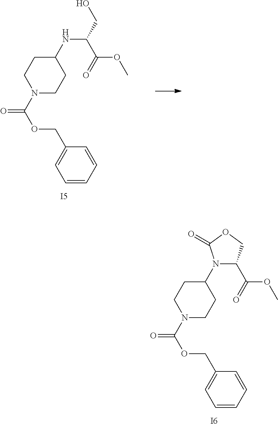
N1(C(OCC2=CC=CC=C2)=O)CCC(NC(C(OC)=O)CO)CC1.[I5].N1(C(OCC2=CC=CC=C2)=O)CCC(N2C(C(OC)=O)COC2=O)CC1.[I6]
